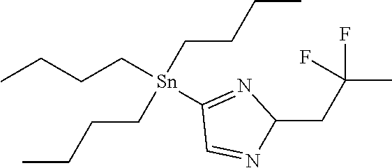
CCCC[Sn](CCCC)(CCCC)C1=NC(CC(F)(F)C)N=C1
